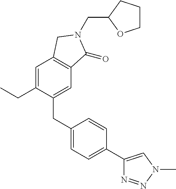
C(N1C(=O)C2=C(C=C(CC)C(CC3=CC=C(C4=CN(C)N=N4)C=C3)=C2)C1)C1OCCC1
